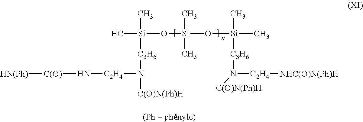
C[Si](O[Si](O[Si](C)(C)[C3H6]N([C(O)N(Ph)H])[C2H4][NHC(O)N(Ph)H])(C)C)(C)[C3H6]N([C(O)N(Ph)H])[C2H4]N[C(O)][HN(Ph)]
